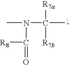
CN(C(=O)[R8])C(C)([R7b])[R7a]
